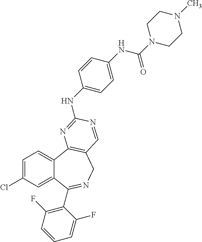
C1=C(Cl)C=C2C(=C1)C1=C(CN=C2C2=C(F)C=CC=C2F)C=NC(NC2=CC=C(NC(=O)N3CCN(C)CC3)C=C2)=N1
